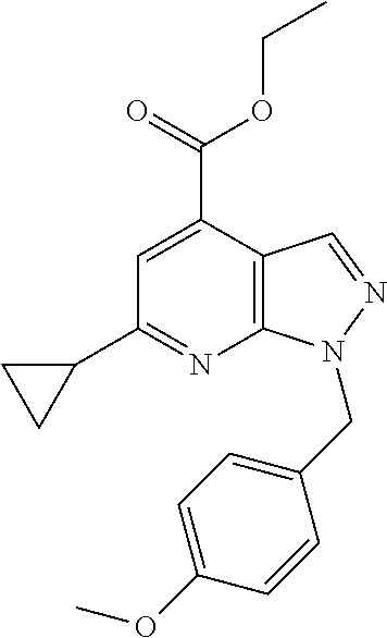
C12=C(C(C(=O)OCC)=CC(C3CC3)=N1)C=NN2CC1=CC=C(OC)C=C1
